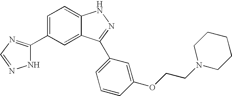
C1=C(C2=NC=NN2)C=C2C(=C1)NN=C2C1=CC=CC(OCCN2CCCCC2)=C1
